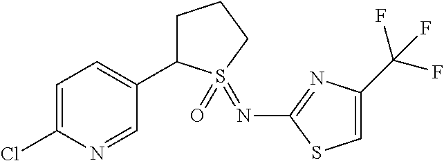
C1=C(Cl)N=CC(C2CCCS2(=O)=NC2=NC(C(F)(F)F)=CS2)=C1
